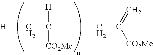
[H]CC([H])([CO2Me])CC(=C)[CO2Me]
